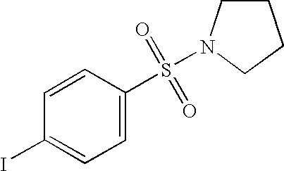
C1=CC(S(=O)(=O)N2CCCC2)=CC=C1I
